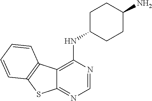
C12=NC=NC(NC3CCC(N)CC3)=C1C1=C(S2)C=CC=C1
